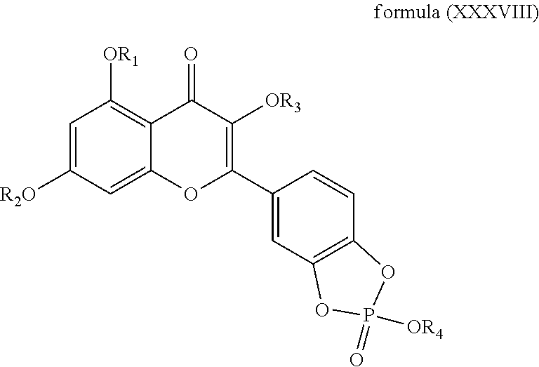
C1=C([R2O])C=C2C(=C1[OR1])C(=O)C([OR3])=C(C1=CC3=C(C=C1)OP(=O)([OR4])O3)O2
